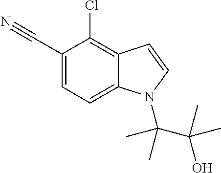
C12=C(Cl)C(C#N)=CC=C1N(C(C)(C(O)(C)C)C)C=C2
